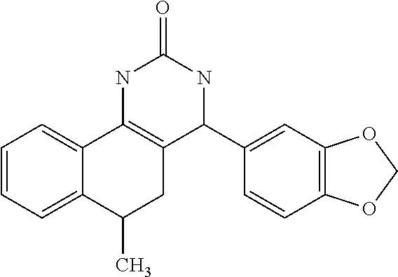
C1=CC=C2C(=C1)C1=C(CC2C)C(C2=CC3=C(C=C2)OCO3)NC(=O)N1
